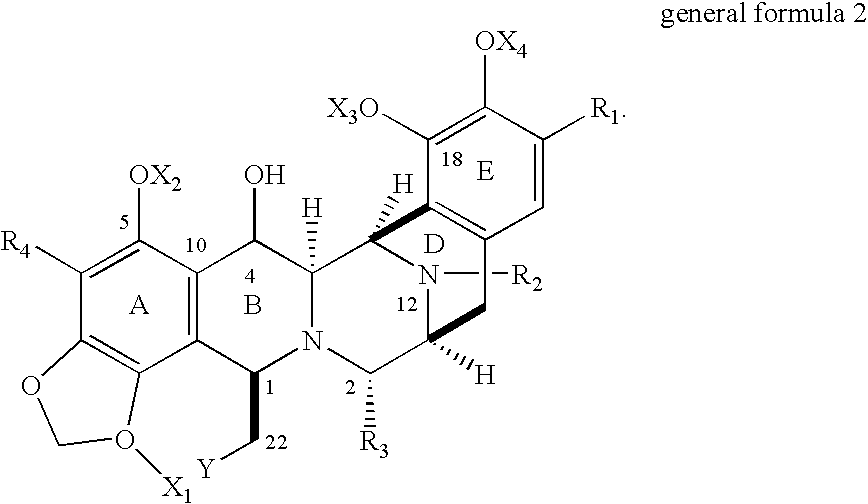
N1([R2])C2([H])C([R3])N3C(C[Y])C4=C(C([OX2])=C([R4])C5=C4O([X1])CO5)C(O)C3([H])C1([H])C1=C(C=C([R1])C([OX4])=C1[X3O])C2.B.[E].[D]
